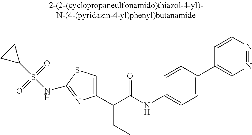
C1(C(C(NC2=CC=C(C3=CN=NC=C3)C=C2)=O)CC)=CSC(NS(C2CC2)(=O)=O)=N1
